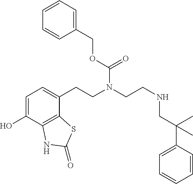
C1=C(O)C2=C(C(CCN(CCNCC(C3=CC=CC=C3)(C)C)C(OCC3=CC=CC=C3)=O)=C1)SC(=O)N2
